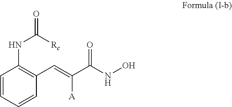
C1=CC=CC(C=C(C(NO)=O)[A])=C1NC([Rc])=O
